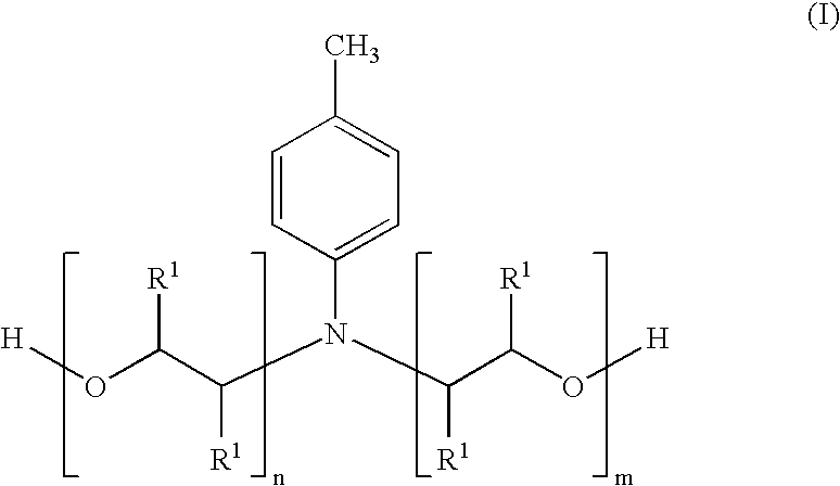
[H]OC(C(N(C(C(O[H])[R1])[R1])C1=CC=C(C)C=C1)[R1])[R1]
